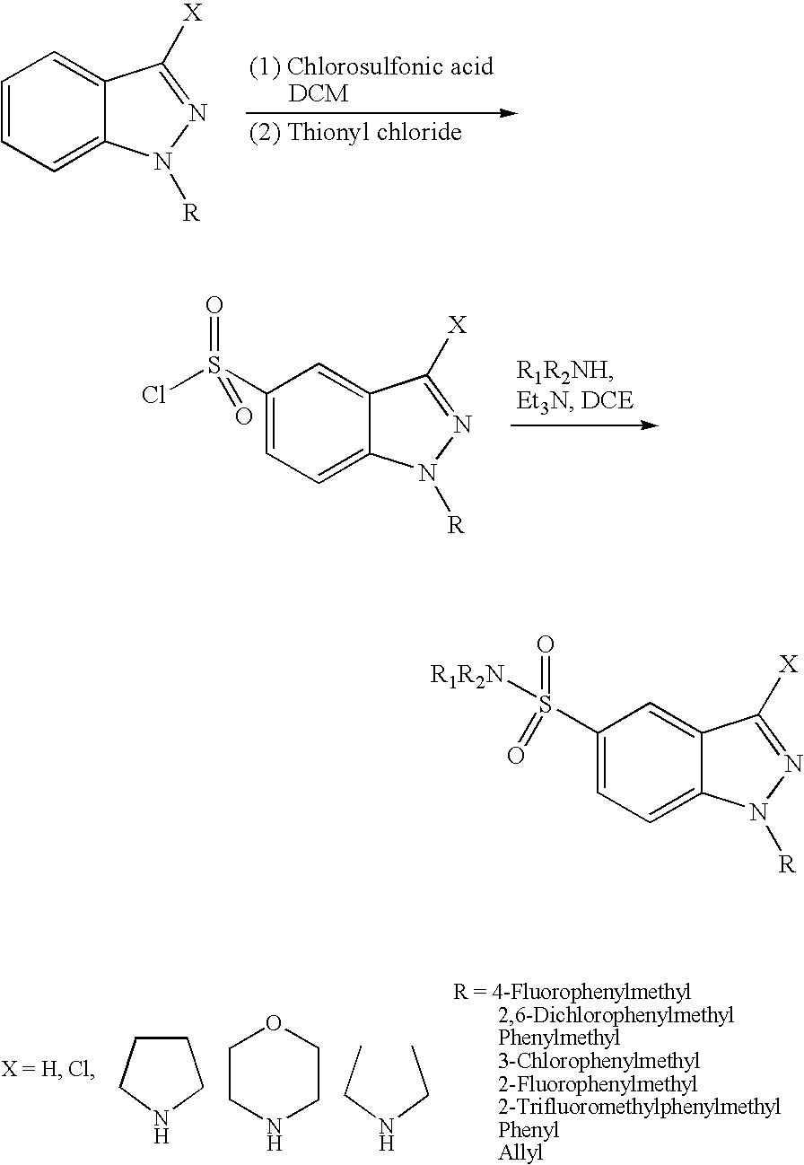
C1=CC=C2C(=C1)C([X])=NN2[R].C1(S(Cl)(=O)=O)=CC=C2C(=C1)C([X])=NN2[R].C1(S([R1R2N])(=O)=O)=CC=C2C(=C1)C([X])=NN2[R].C1CCNC1.C1CNCCO1.CCNCC
